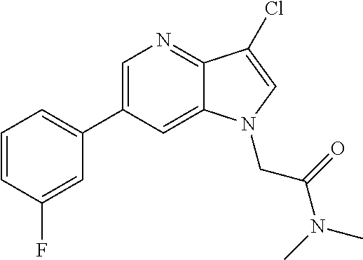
C1(C2=CN=C3C(=C2)N(CC(=O)N(C)C)C=C3Cl)=CC=CC(F)=C1
